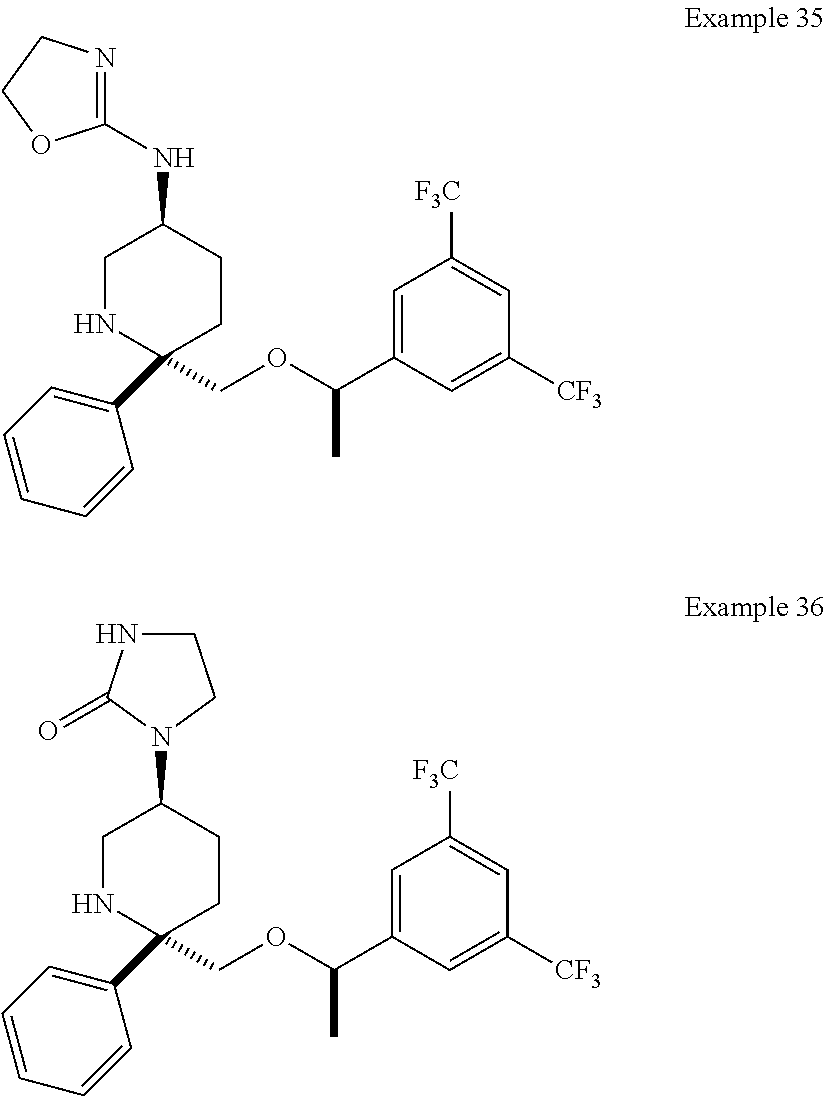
C1NC(COC(C2=CC([F3C])=CC([CF3])=C2)C)(C2=CC=CC=C2)CCC1NC1=NCCO1.C1NC(COC(C2=CC([F3C])=CC([CF3])=C2)C)(C2=CC=CC=C2)CCC1N1CCNC1=O
